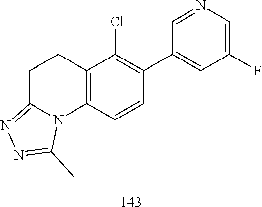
C12=C(C=CC(C3=CC(F)=CN=C3)=C1Cl)N1C(=NN=C1C)CC2
